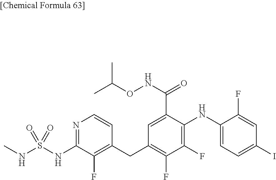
C1(CC2=C(F)C(F)=C(NC3=CC=C(I)C=C3F)C(C(NOC(C)C)=O)=C2)=C(F)C(NS(NC)(=O)=O)=NC=C1
